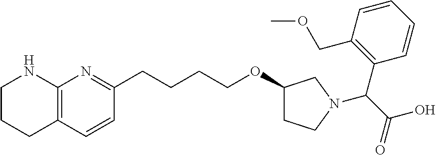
C1(COC)=C(C(C(O)=O)N2CC(OCCCCC3=NC4=C(C=C3)CCCN4)CC2)C=CC=C1
